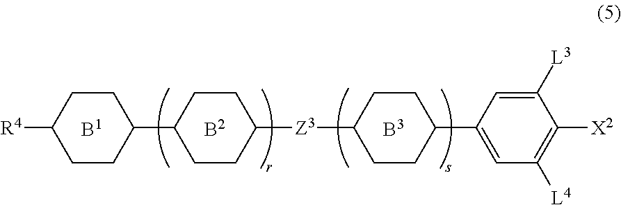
C1CC(C2CCC([Z3]C3CCC(C4=CC([L4])=C([X2])C([L3])=C4)CC3)CC2)CCC1[R4]
